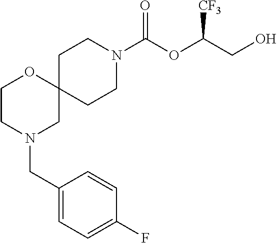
C12(CCN(C(OC(CO)[CF3])=O)CC1)OCCN(CC1=CC=C(F)C=C1)C2
